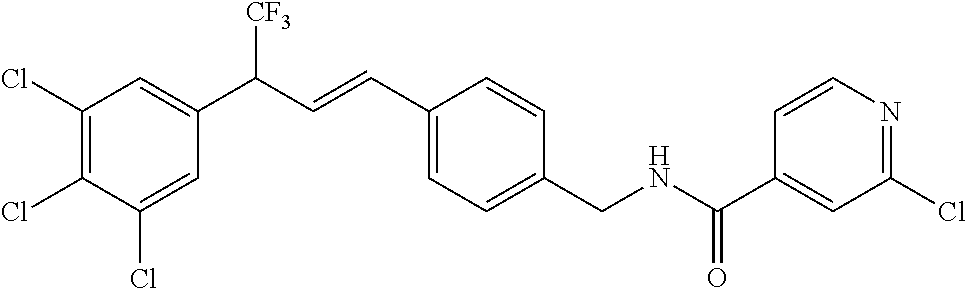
C1(Cl)=C(Cl)C(Cl)=CC(C([CF3])C=CC2=CC=C(CNC(C3=CC(Cl)=NC=C3)=O)C=C2)=C1
